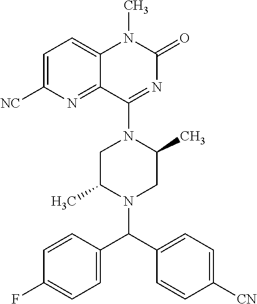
C12=CC=C([NC])N=C1C(N1CC(C)N(C(C3=CC=C([CN])C=C3)C3=CC=C(F)C=C3)CC1C)=NC(=O)N2C
